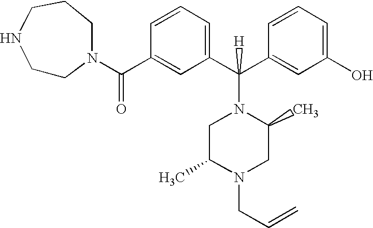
C1=CC=C(C(N2CC(C)N(CC=C)CC2C)(C2=CC(O)=CC=C2)[H])C=C1C(N1CCNCCC1)=O
